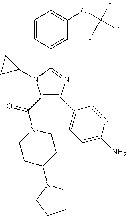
C1=CC(C2=NC(C3=CC=C(N)N=C3)=C(C(N3CCC(N4CCCC4)CC3)=O)N2C2CC2)=CC(OC(F)(F)F)=C1
